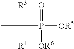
C(P([OR5])(=O)[OR6])(C)([R3])[R4]
